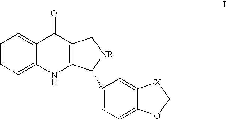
C1=CC=C2C(=C1)C(=O)C1=C(N2)C(C2=CC=C3C(=C2)[X]CO3)[NR]C1
